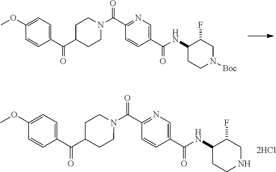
C1(C(N2CCC(C(C3=CC=C(OC)C=C3)=O)CC2)=O)=NC=C(C(NC2CCN([Boc])CC2F)=O)C=C1.C1(C(N2CCC(C(C3=CC=C(OC)C=C3)=O)CC2)=O)=NC=C(C(NC2CCNCC2F)=O)C=C1
